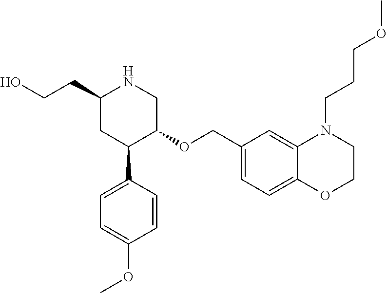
C1(CCO)CC(C2=CC=C(OC)C=C2)C(OCC2=CC=C3C(=C2)N(CCCOC)CCO3)CN1
